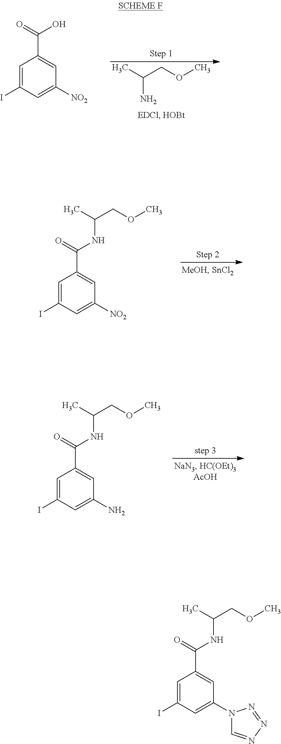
C(COC)(C)N.C1=C(I)C=C([NO2])C=C1C(=O)O.C1=C(I)C=C([NO2])C=C1C(=O)NC(COC)C.C1=C(I)C=C(N)C=C1C(=O)NC(COC)C.C1=C(I)C=C(N2C=NN=N2)C=C1C(=O)NC(COC)C
